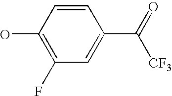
C1=C(C(=O)[CF3])C=CC(O)=C1F
